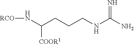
[RCO]NC(CCCNC(N)=N)[COOR1]
